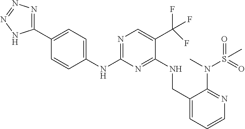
N(C1=NC=C(C(F)(F)F)C(NCC2=CC=CN=C2N(C)S(=O)(C)=O)=N1)C1=CC=C(C2=NN=NN2)C=C1
